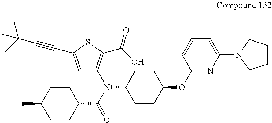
C1CC(N(C(=O)C2CCC(C)CC2)C2=C(C(=O)O)SC(C#CC(C)(C)C)=C2)CCC1OC1=NC(N2CCCC2)=CC=C1
